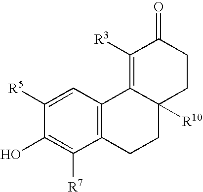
C12=C(C=C([R5])C(O)=C1[R7])C1=C([R3])C(=O)CCC1([R10])CC2
